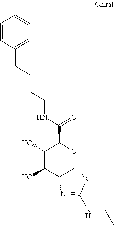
C1(O)C(O)C2C(OC1C(NCCCCC1=CC=CC=C1)=O)SC(NCC)=N2
